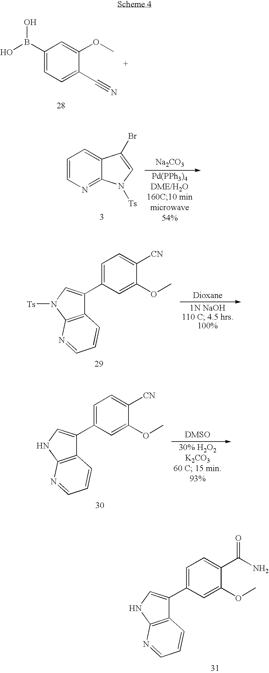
C1(B(O)O)=CC=C(C#N)C(OC)=C1.C1=CN=C2C(=C1)C(Br)=CN2[Ts].[Na2CO3].C12=C(N([Ts])C=C1C1=CC=C([CN])C(OC)=C1)N=CC=C2.C12=C(NC=C1C1=CC=C([CN])C(OC)=C1)N=CC=C2.C12=C(NC=C1C1=CC=C(C(N)=O)C(OC)=C1)N=CC=C2
